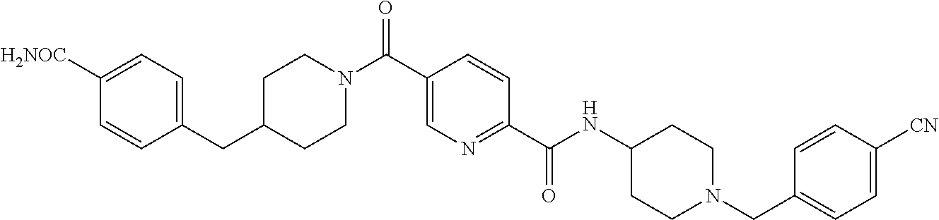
C1(CC2=CC=C([H2NOC])C=C2)CCN(C(C2=CN=C(C(NC3CCN(CC4=CC=C([CN])C=C4)CC3)=O)C=C2)=O)CC1
